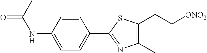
C1(C2=NC(C)=C(CC[ONO2])S2)=CC=C(NC(C)=O)C=C1
